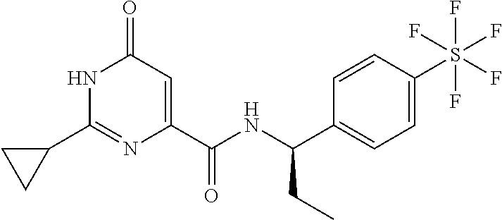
C1(=O)C=C(C(NC(C2=CC=C(S(F)(F)(F)(F)F)C=C2)CC)=O)N=C(C2CC2)N1
